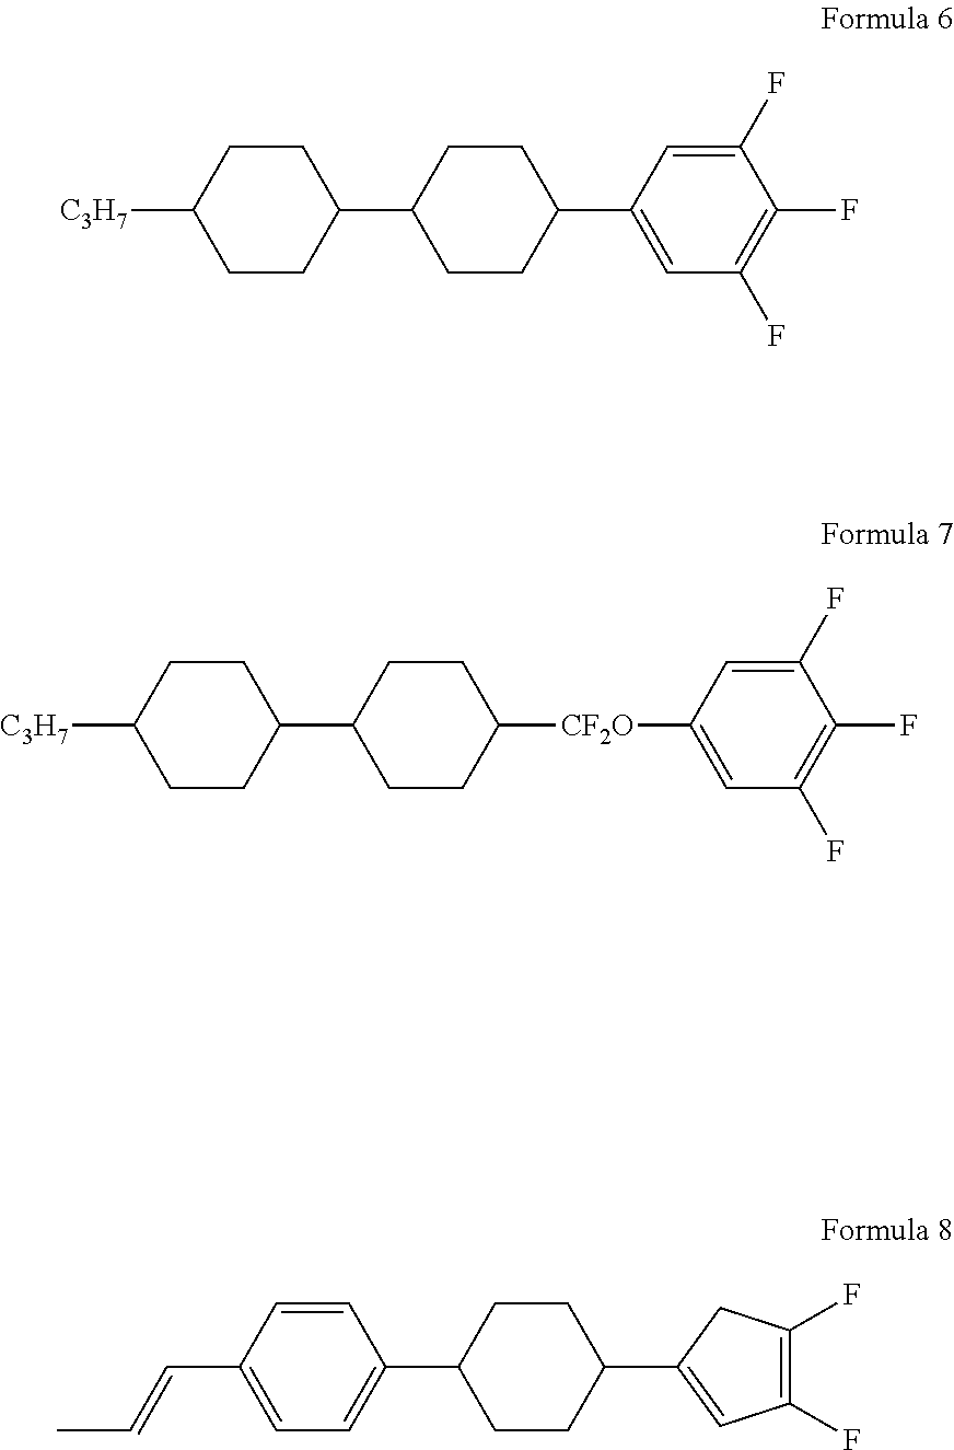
C1CC([C3H7])CCC1C1CCC(C2=CC(F)=C(F)C(F)=C2)CC1.C1CC([C3H7])CCC1C1CCC([CF2O]C2=CC(F)=C(F)C(F)=C2)CC1.C1=CC(C=CC)=CC=C1C1CCC(C2=CC(F)=C(F)C2)CC1
